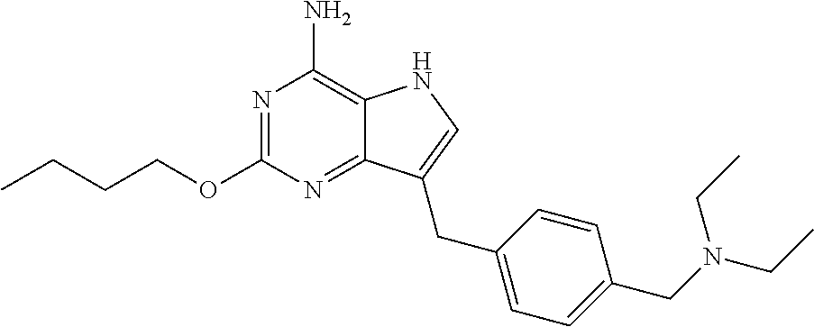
N1=C(OCCCC)N=C2C(=C1N)NC=C2CC1=CC=C(CN(CC)CC)C=C1
